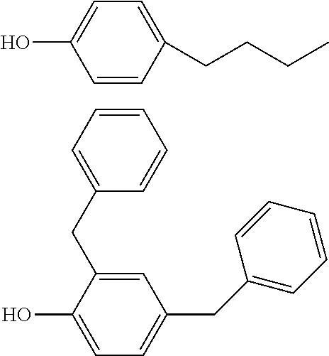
C1=CC(CCCC)=CC=C1O.C1=CC=C(CC2=CC(CC3=CC=CC=C3)=CC=C2O)C=C1
